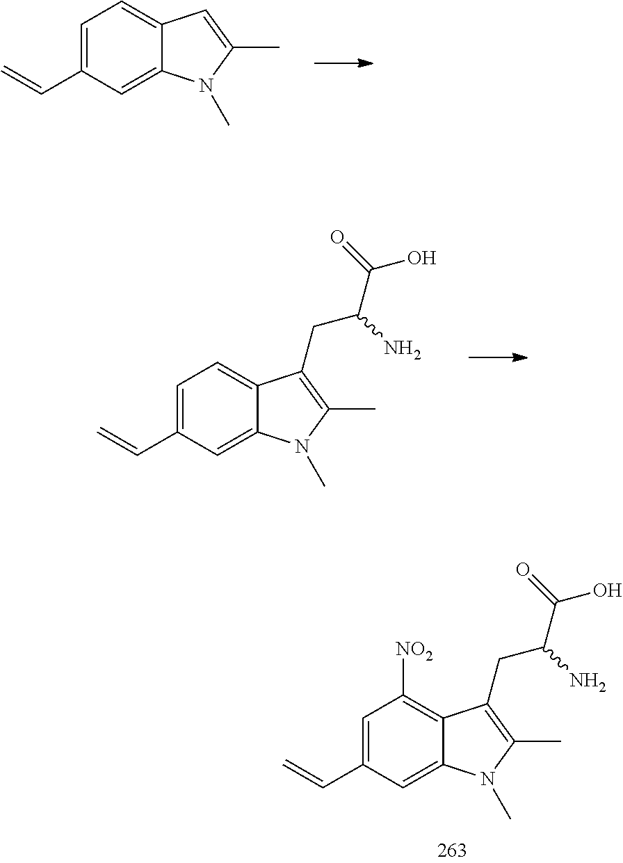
C12=CC=C(C=C)C=C1N(C)C(C)=C2.C12=CC=C(C=C)C=C1N(C)C(C)=C2CC(C(O)=O)N.C12=C([NO2])C=C(C=C)C=C1N(C)C(C)=C2CC(C(O)=O)N
